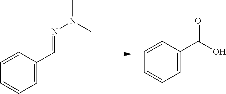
C1=CC(C(O)=O)=CC=C1.C1=CC(C=NN(C)C)=CC=C1
